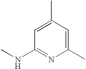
C1(C)=CC(NC)=NC(C)=C1
